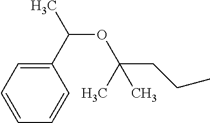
C(C)CC(OC(C)C1=CC=CC=C1)(C)C
